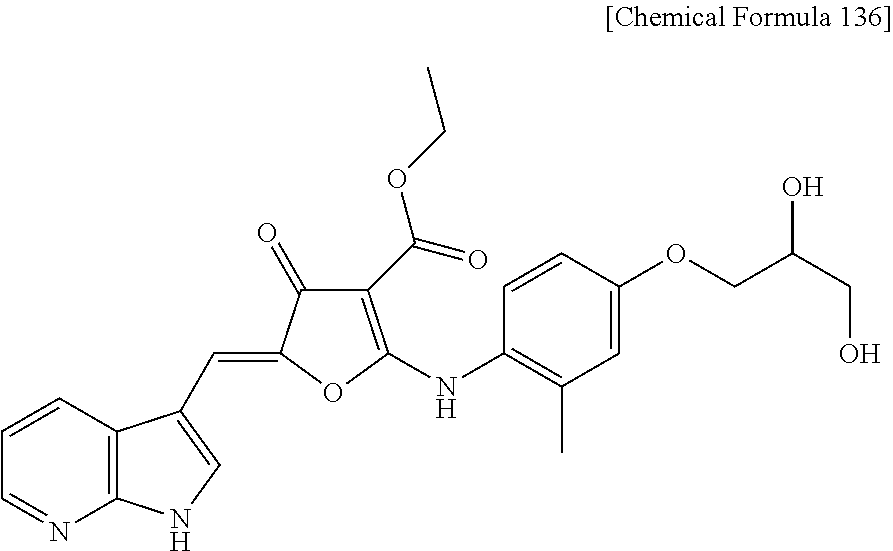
C1=NC2=C(C=C1)C(C=C1C(=O)C(C(=O)OCC)=C(NC3=C(C)C=C(OCC(CO)O)C=C3)O1)=CN2
